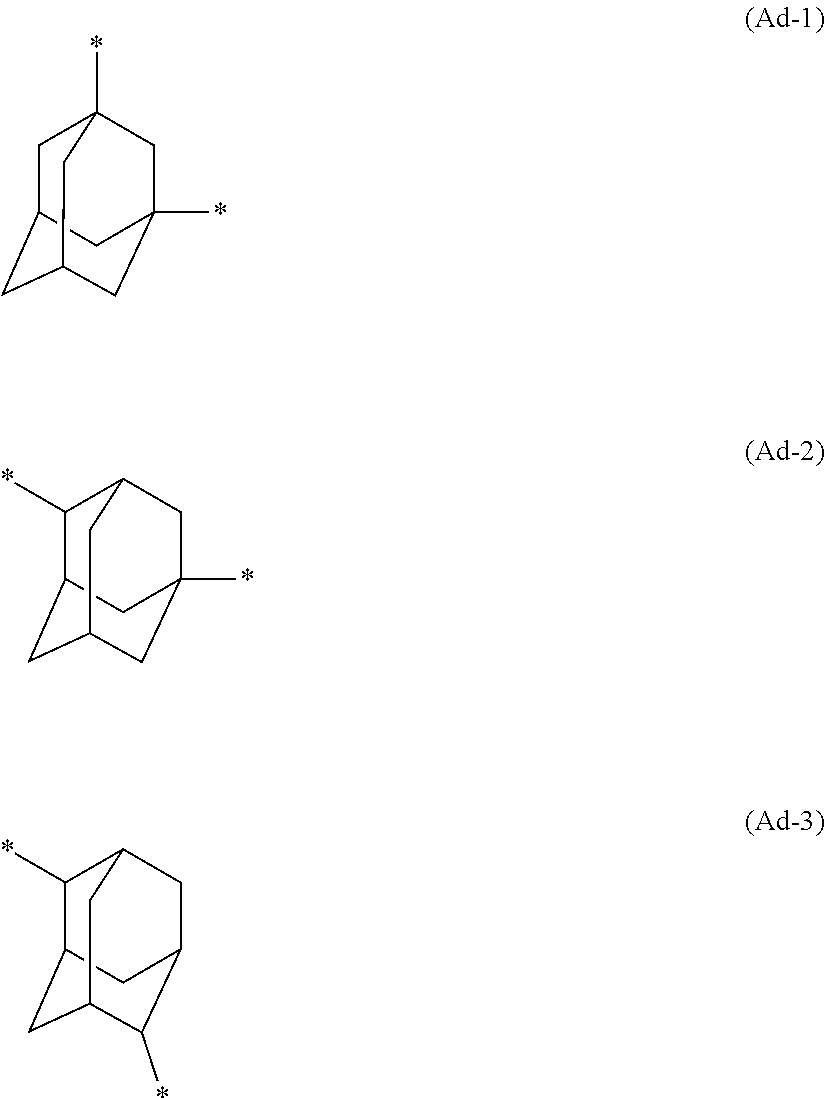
C1C2CC3CC(*)(CC1(*)C3)C2.C1(*)C2CC3CC(*)(CC1C3)C2.C1(*)C2CC3C(*)C(CC1C3)C2
